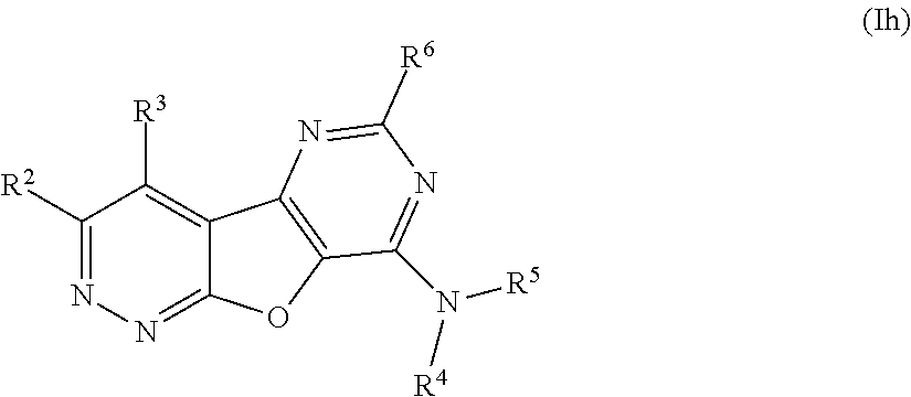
C1([R2])=NN=C2C(=C1[R3])C1=C(O2)C(N([R4])[R5])=NC([R6])=N1
